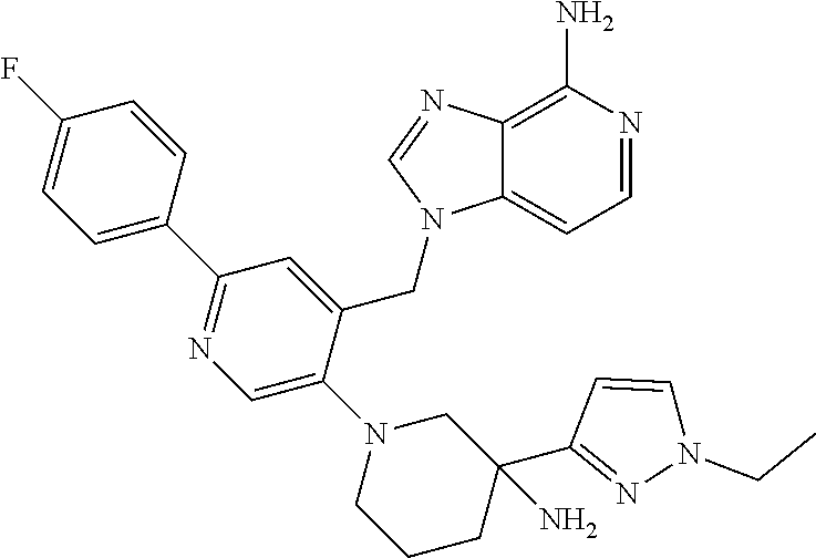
C1=CC(C2=NC=C(N3CCCC(C4=NN(CC)C=C4)(N)C3)C(CN3C4=CC=NC(N)=C4N=C3)=C2)=CC=C1F
